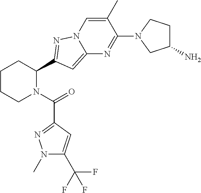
C1CCN(C(=O)C2=NN(C)C(C(F)(F)F)=C2)C(C2=NN3C=C(C)C(N4CC(N)CC4)=NC3=C2)C1
